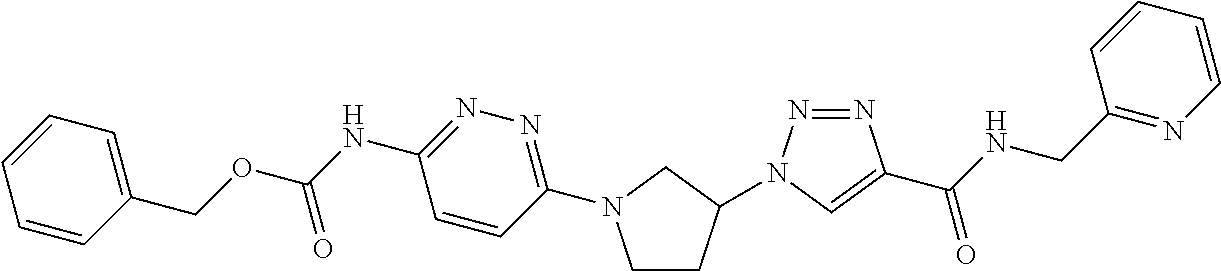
C(C1=CC=CC=C1)OC(=O)NC1=NN=C(N2CCC(N3N=NC(C(NCC4=NC=CC=C4)=O)=C3)C2)C=C1
